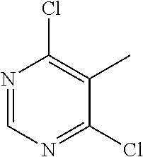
N1=CN=C(Cl)C(C)=C1Cl
